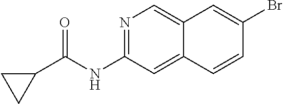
N1=C(NC(C2CC2)=O)C=C2C(=C1)C=C(Br)C=C2
